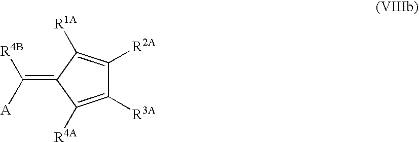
C1([R3A])=C([R4A])C(=C([A])[R4B])C([R1A])=C1[R2A]
